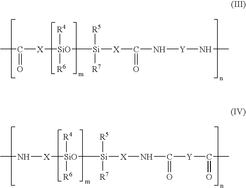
CC([X][SiO]([Si]([X]C(N[Y]NC)=O)([R5])[R7])([R4])[R6])=O.CN[X][SiO]([Si]([X]NC([Y]C(C)=O)=O)([R5])[R7])([R4])[R6]
